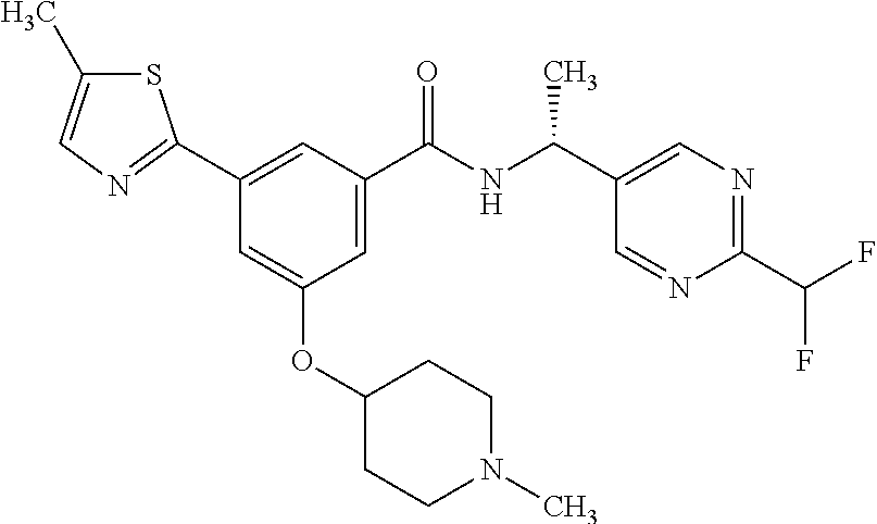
C1=C(C(NC(C2=CN=C(C(F)F)N=C2)C)=O)C=C(C2=NC=C(C)S2)C=C1OC1CCN(C)CC1
